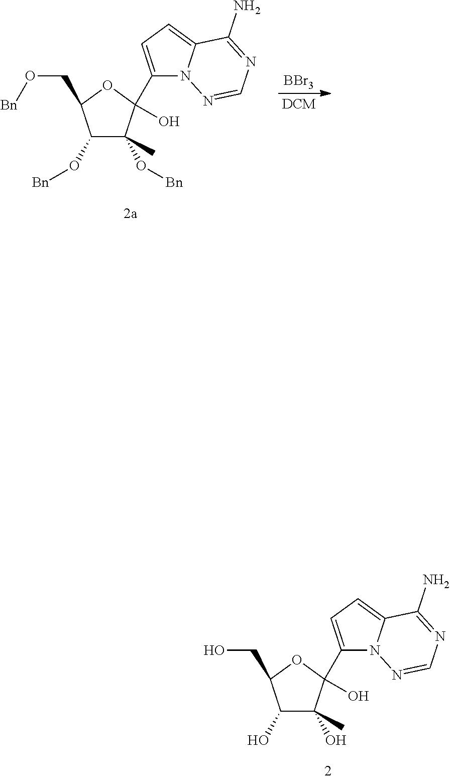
C1(O)C(C)(O)C(C2=CC=C3N2N=CN=C3N)(O)OC1CO.[DCM].[BBr3].C1(O[Bn])C(C)(O[Bn])C(C2=CC=C3N2N=CN=C3N)(O)OC1CO[Bn]
